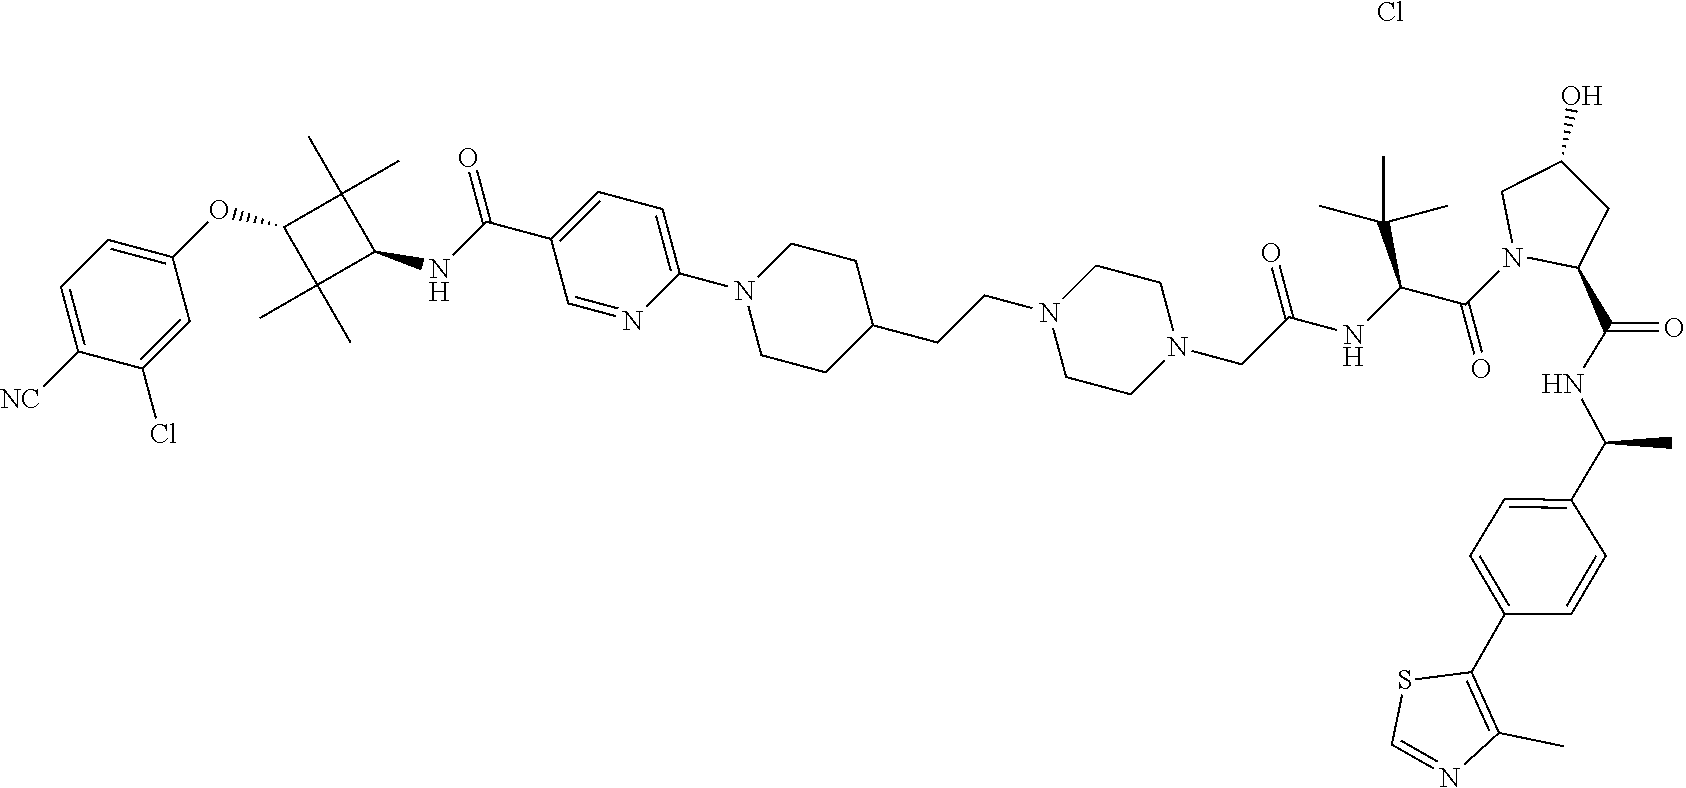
C1=NC(N2CCC(CCN3CCN(CC(NC(C(N4C(C(=O)NC(C)C5=CC=C(C6=C(C)N=CS6)C=C5)CC(O)C4)=O)C(C)(C)C)=O)CC3)CC2)=CC=C1C(=O)NC1C(C)(C)C(OC2=CC=C([NC])C(Cl)=C2)C1(C)C.Cl
